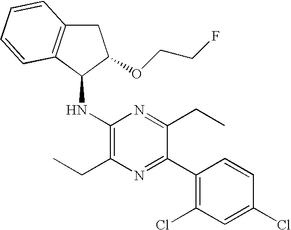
C1(NC2C3=C(CC2OCCF)C=CC=C3)=C(CC)N=C(C2=C(Cl)C=C(Cl)C=C2)C(CC)=N1
